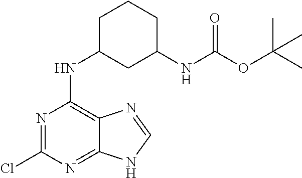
C1C(NC2=C3C(=NC(Cl)=N2)NC=N3)CC(NC(OC(C)(C)C)=O)CC1
